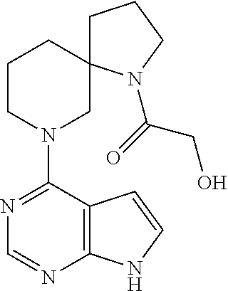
N1=C(N2CC3(CCC2)CCCN3C(=O)CO)C2=C(N=C1)NC=C2
